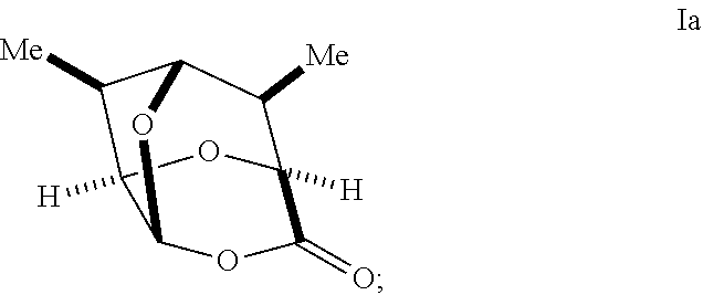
O1C2([H])C(=O)OC3OC(C2[Me])C([Me])C13[H]
